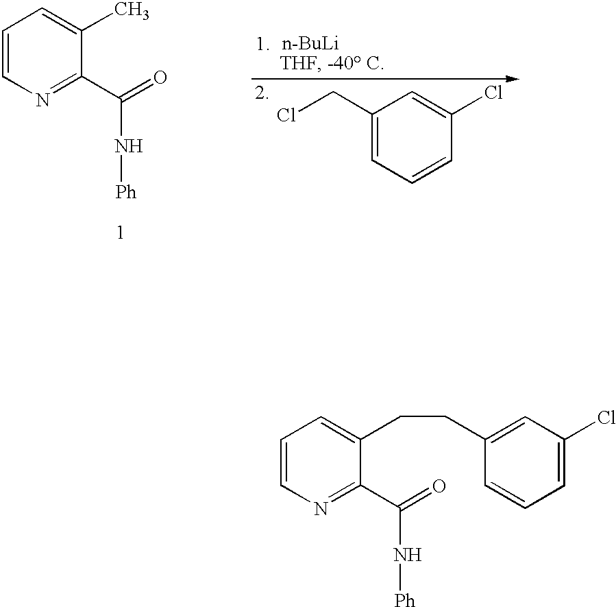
C1=CN=C(C(=O)N[Ph])C(C)=C1.[n-BuLi].C1(CCl)=CC=CC(Cl)=C1.C1=CN=C(C(=O)N[Ph])C(CCC2=CC(Cl)=CC=C2)=C1
